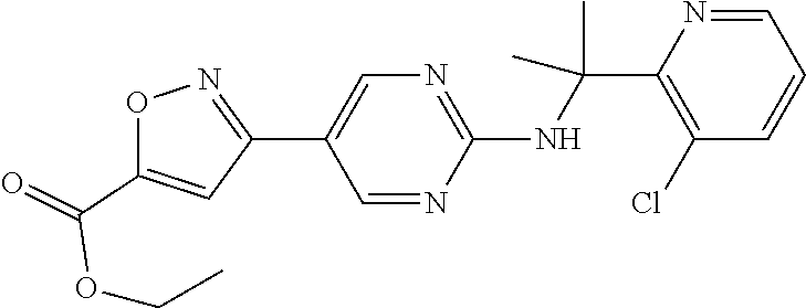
C1(C2=CN=C(NC(C3=C(Cl)C=CC=N3)(C)C)N=C2)=NOC(C(=O)OCC)=C1
